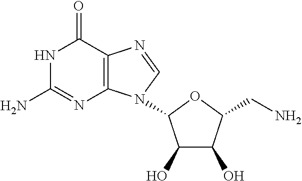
C12=C(C(=O)NC(N)=N1)N=CN2C1C(O)C(O)C(CN)O1
